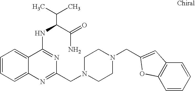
C1=CC=C2C(=C1)C(NC(C(N)=O)C(C)C)=NC(CN1CCN(CC3=CC4=C(C=CC=C4)O3)CC1)=N2
